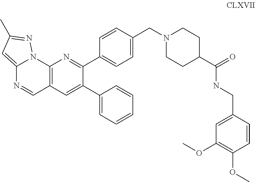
C12=CC(C)=NN1C1=C(C=N2)C=C(C2=CC=CC=C2)C(C2=CC=C(CN3CCC(C(=O)NCC4=CC(OC)=C(OC)C=C4)CC3)C=C2)=N1
